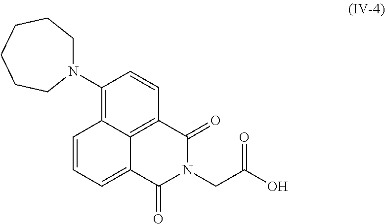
C1(N2CCCCCC2)=C2C3=C(C=C1)C(=O)N(CC(O)=O)C(=O)C3=CC=C2
